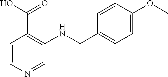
C1=CN=CC(NCC2=CC=C(OC)C=C2)=C1C(O)=O
